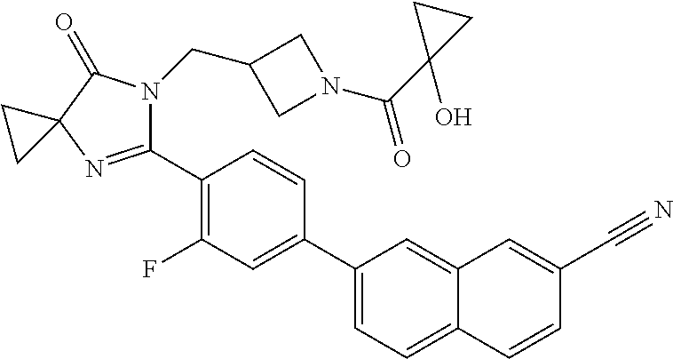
C1(C2=C(F)C=C(C3=CC=C4C(=C3)C=C(C#N)C=C4)C=C2)=NC2(C(=O)N1CC1CN(C(C3(O)CC3)=O)C1)CC2
